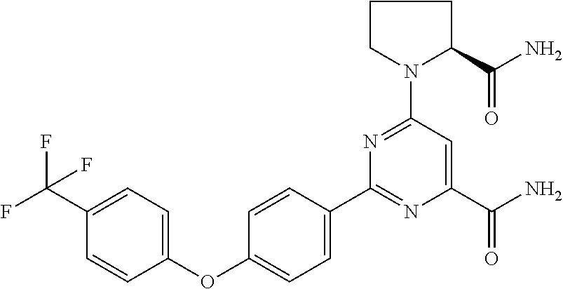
C1=C(C(F)(F)F)C=CC(OC2=CC=C(C3=NC(C(=O)N)=CC(N4C(C(=O)N)CCC4)=N3)C=C2)=C1
